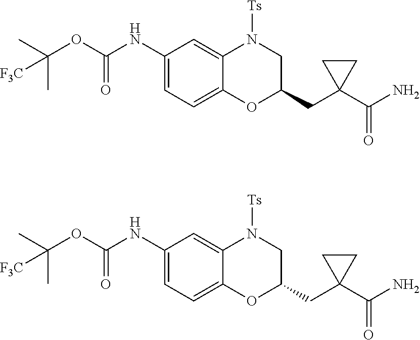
C1(NC(OC(C)(C)[F3C])=O)=CC=C2C(=C1)N([Ts])CC(CC1(C(N)=O)CC1)O2.C1(NC(OC(C)(C)[F3C])=O)=CC=C2C(=C1)N([Ts])CC(CC1(C(N)=O)CC1)O2
